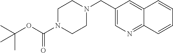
C(OC(N1CCN(CC2=CN=C3C(=C2)C=CC=C3)CC1)=O)(C)(C)C
